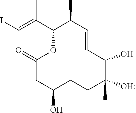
IC=C(C)C1C(C)C=CC(O)C(C)([OH])CCC(O)CC(=O)O1
